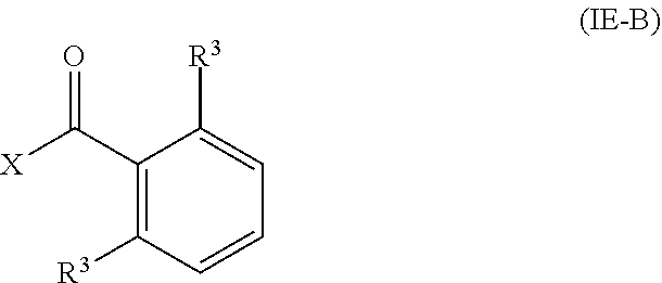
C1([R3])=C(C([X])=O)C([R3])=CC=C1
